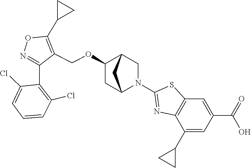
N1=C(C2=C(Cl)C=CC=C2Cl)C(COC2CC3N(C4=NC5=C(C=C(C(=O)O)C=C5C5CC5)S4)CC2C3)=C(C2CC2)O1
